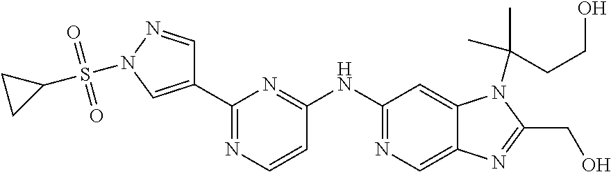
C1(C2=CN(S(C3CC3)(=O)=O)N=C2)=NC=CC(NC2=NC=C3C(=C2)N(C(CCO)(C)C)C(CO)=N3)=N1
